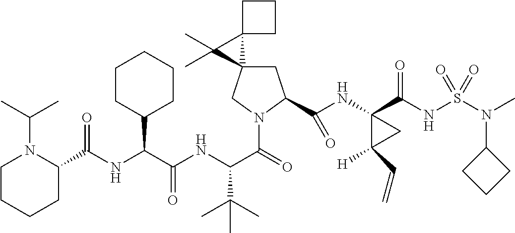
C1C2(CN(C(=O)C(NC(C(NC(=O)C3N(C(C)C)CCCC3)C3CCCCC3)=O)C(C)(C)C)C1C(NC1(C(NS(N(C)C3CCC3)(=O)=O)=O)C([H])(C=C)C1)=O)C1(C2(C)C)CCC1
